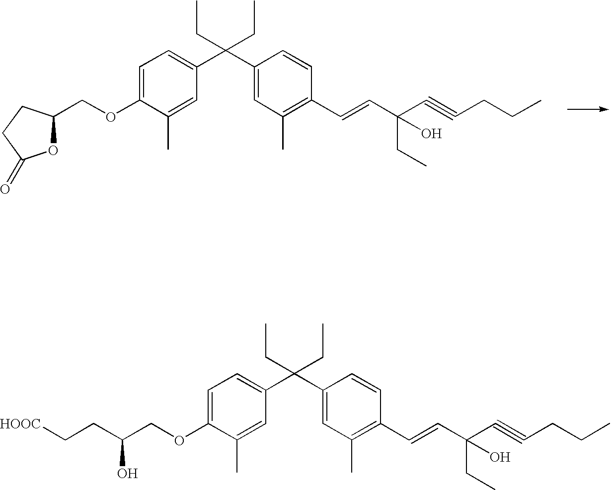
C1=C(OCC(O)CC[HOOC])C(C)=CC(C(C2=CC(C)=C(C=CC(C#CCCC)(CC)O)C=C2)(CC)CC)=C1.C1=C(OCC2OC(=O)CC2)C(C)=CC(C(C2=CC(C)=C(C=CC(C#CCCC)(CC)O)C=C2)(CC)CC)=C1
